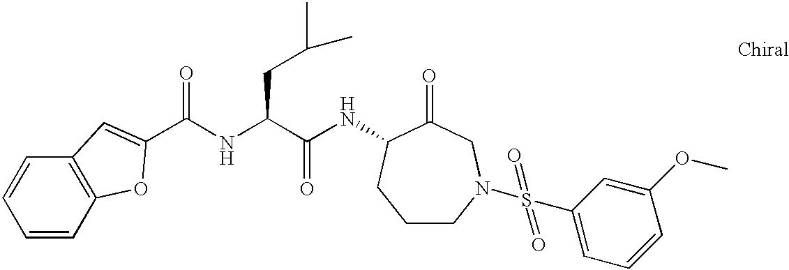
C1=CC2=C(C=C1)C=C(C(NC(C(NC1C(=O)CN(S(C3=CC=CC(OC)=C3)(=O)=O)CCC1)=O)CC(C)C)=O)O2
